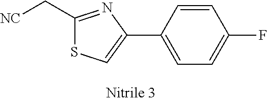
C1=CC(C2=CSC(C[NC])=N2)=CC=C1F
